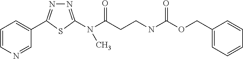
C1=CN=CC(C2=NN=C(N(C(CCNC(OCC3=CC=CC=C3)=O)=O)C)S2)=C1
